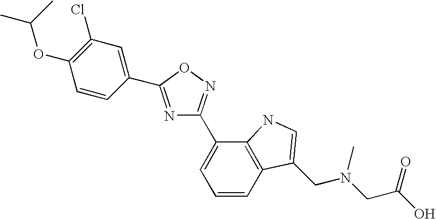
C1(C2=NOC(C3=CC(Cl)=C(OC(C)C)C=C3)=N2)=CC=CC2=C1NC=C2CN(CC(O)=O)C
